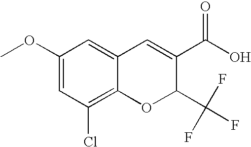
C1(OC)=CC(Cl)=C2C(=C1)C=C(C(=O)O)C(C(F)(F)F)O2
